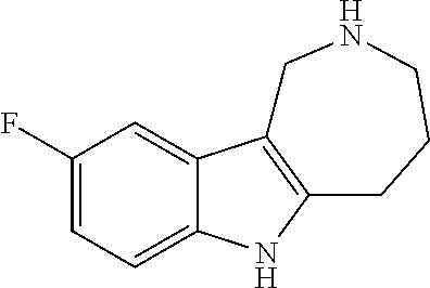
C1(F)=CC=C2C(=C1)C1=C(N2)CCCNC1
